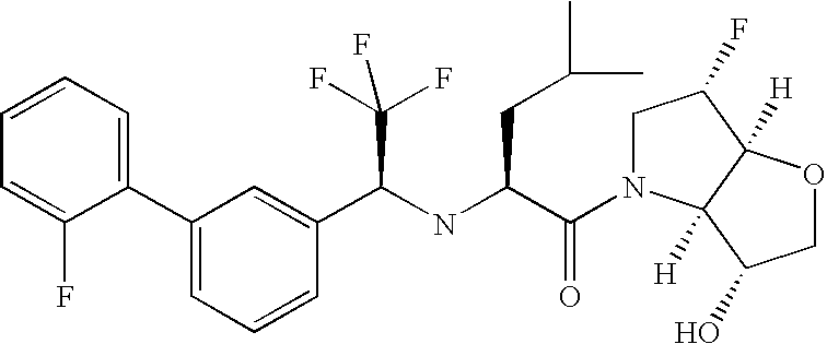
C1=CC=C(C2=CC=CC(C(NC(C(=O)N3CC(F)C4([H])C3([H])C(O)CO4)CC(C)C)C(F)(F)F)=C2)C(F)=C1
